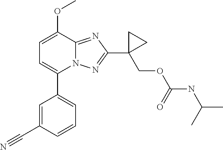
C1=C(OC)C2=NC(C3(COC(NC(C)C)=O)CC3)=NN2C(C2=CC=CC(C#N)=C2)=C1
